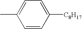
C1=CC([C8H17])=CC=C1C
